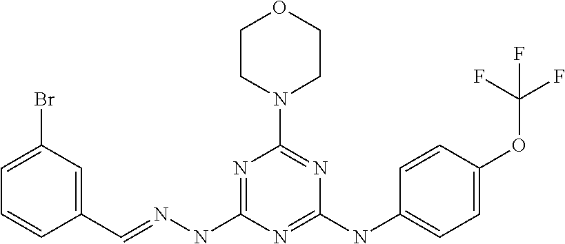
C1(C=NNC2=NC(N3CCOCC3)=NC(NC3=CC=C(OC(F)(F)F)C=C3)=N2)=CC(Br)=CC=C1
